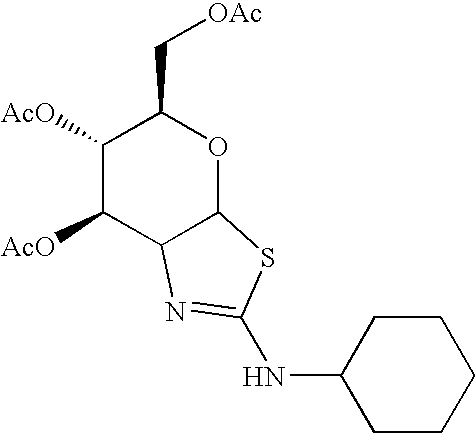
C1([AcO])C([AcO])C2C(OC1C[OAc])SC(NC1CCCCC1)=N2
